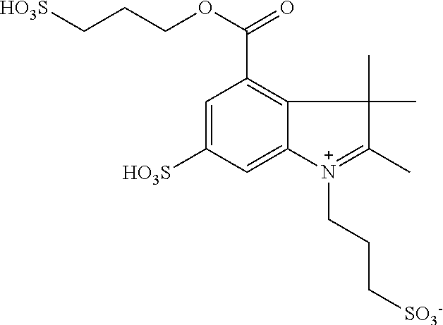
C1=C([HO3S])C=C2C(=C1C(OCCC[HO3S])=O)C(C)(C)C(C)=[N+]2CCC[SO3-]
